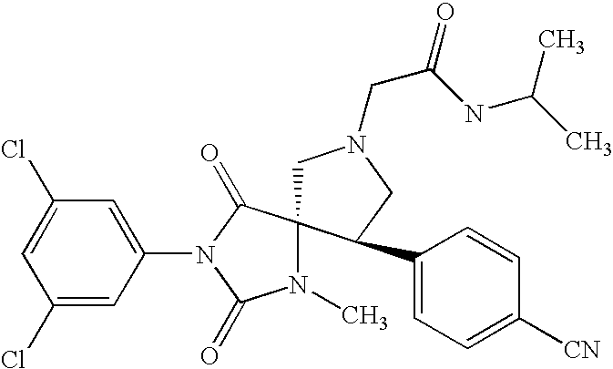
C1=C(Cl)C=C(N2C(=O)C3(N(C)C2=O)CN(CC(NC(C)C)=O)CC3C2=CC=C([CN])C=C2)C=C1Cl
